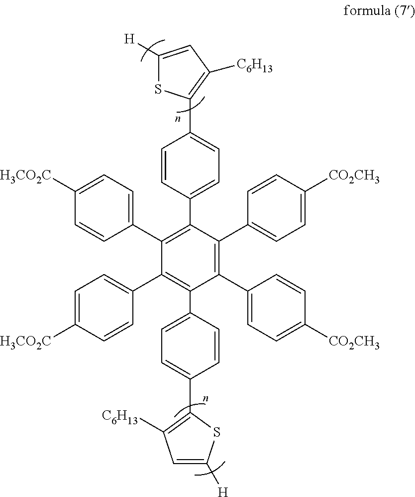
C1(C2=CC=C([CO2CH3])C=C2)=C(C2=CC=C([CO2CH3])C=C2)C(C2=CC=C(C3=C([C6H13])C=C([H])S3)C=C2)=C(C2=CC=C([H3CO2C])C=C2)C(C2=CC=C([H3CO2C])C=C2)=C1C1=CC=C(C2=C([C6H13])C=C([H])S2)C=C1
